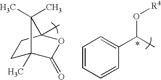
C1C2(C)C(=O)OC(C)(C1)C2(C)C.C1=CC=CC(C(C)O[R4])=C1
